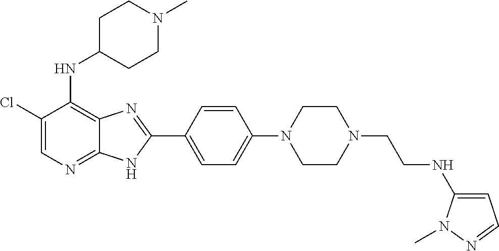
C1(Cl)=CN=C2C(=C1NC1CCN(C)CC1)N=C(C1=CC=C(N3CCN(CCNC4=CC=NN4C)CC3)C=C1)N2
